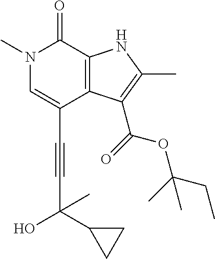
C(C1=CN(C)C(=O)C2=C1C(C(=O)OC(CC)(C)C)=C(C)N2)#CC(O)(C1CC1)C
